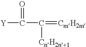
[Y]C(C(=[CmH2m])[CnH2n+1])=O
